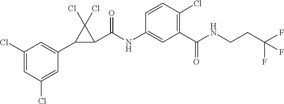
C1(Cl)=CC(Cl)=CC(C2C(C(NC3=CC(C(NCCC(F)(F)F)=O)=C(Cl)C=C3)=O)C2(Cl)Cl)=C1
